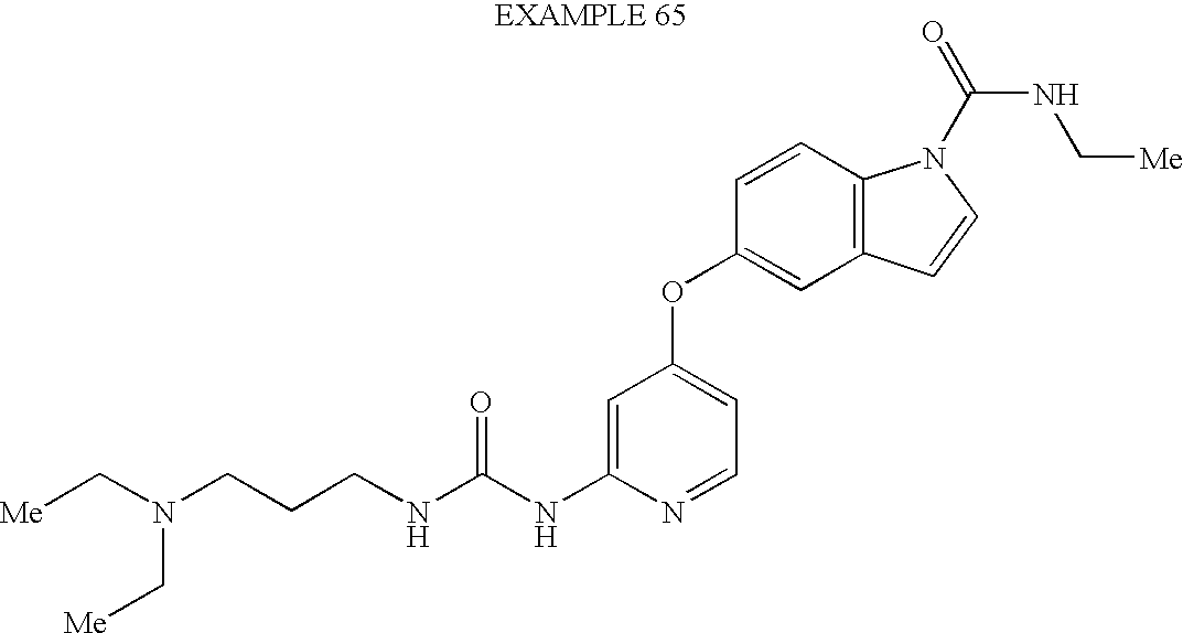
C(NC1=CC(OC2=CC3=C(C=C2)N(C(NC[Me])=O)C=C3)=CC=N1)(=O)NCCCN(C[Me])C[Me]
